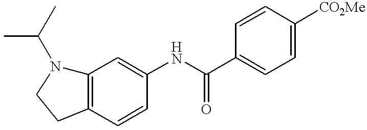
C12=C(C=CC(NC(C3=CC=C([CO2Me])C=C3)=O)=C1)CCN2C(C)C
